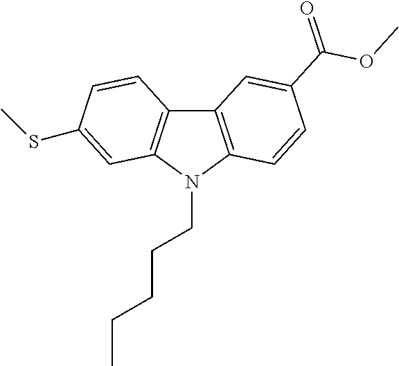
C12=C(N(CCCCC)C3=C1C=CC(SC)=C3)C=CC(C(OC)=O)=C2
